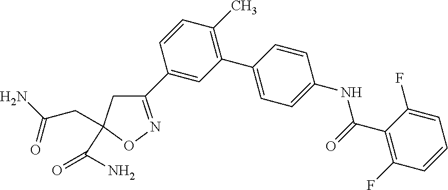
C1(C2=CC(C3=CC=C(NC(C4=C(F)C=CC=C4F)=O)C=C3)=C(C)C=C2)=NOC(C(=O)N)(CC(=O)N)C1
